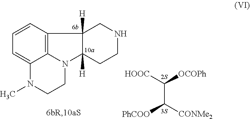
C(C([CONMe2])[PhCOO])([HOOC])[OCOPh].C1=CC2=C3C(=C1)N(C)CCN3C1([H])CCNCC21[H]
